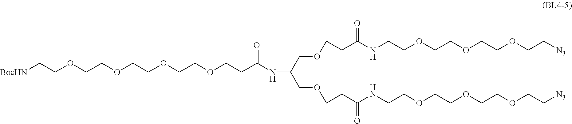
[BocHN]CCOCCOCCOCCOCCC(NC(COCCC(=O)NCCOCCOCCOCC[N3])COCCC(=O)NCCOCCOCCOCC[N3])=O
